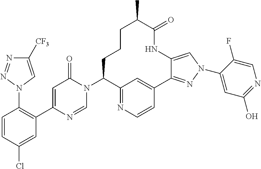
C1=CC(Cl)=CC(C2=CC(=O)N(C3CCCC(C)C(=O)NC4=CN(C5=CC(O)=NC=C5F)N=C4C4=CC3=NC=C4)C=N2)=C1N1N=NC([CF3])=C1
